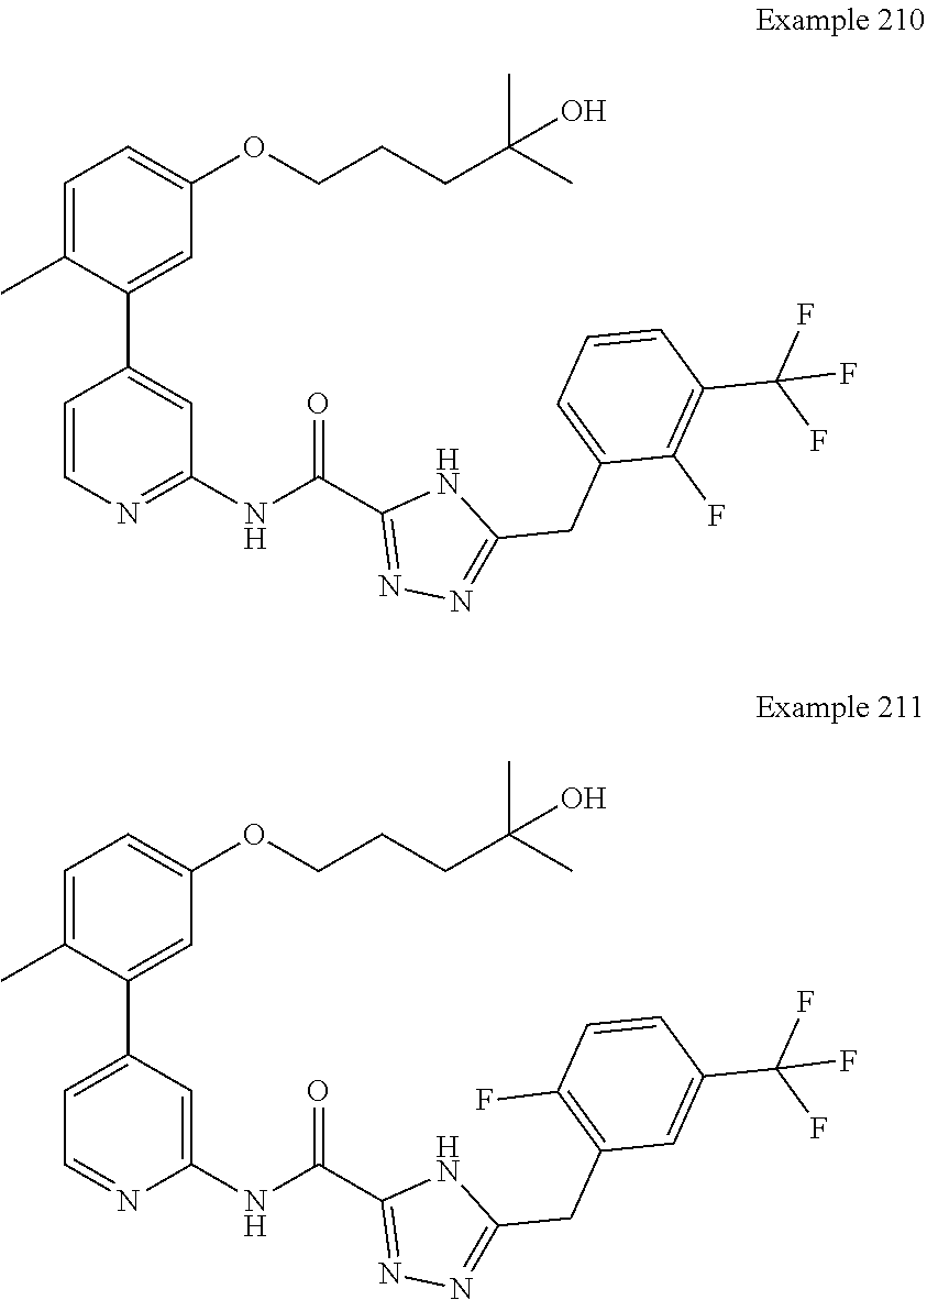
C1(C)=CC=C(OCCCC(C)(C)O)C=C1C1=CC(NC(C2=NN=C(CC3=CC=CC(C(F)(F)F)=C3F)N2)=O)=NC=C1.C1(C)=CC=C(OCCCC(C)(C)O)C=C1C1=CC=NC(NC(C2=NN=C(CC3=C(F)C=CC(C(F)(F)F)=C3)N2)=O)=C1
